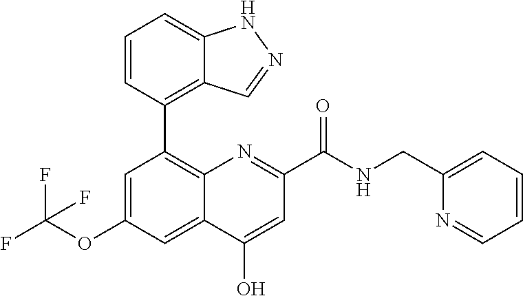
C1(O)=CC(C(NCC2=CC=CC=N2)=O)=NC2=C(C3=C4C(=CC=C3)NN=C4)C=C(OC(F)(F)F)C=C12
